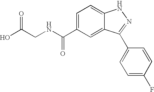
C(NC(C1=CC=C2C(=C1)C(C1=CC=C(F)C=C1)=NN2)=O)C(O)=O
